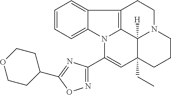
C1=CC=C2C(=C1)C1=C3N2C(C2=NOC(C4CCOCC4)=N2)=CC2(CC)C3([H])N(CC1)CCC2
